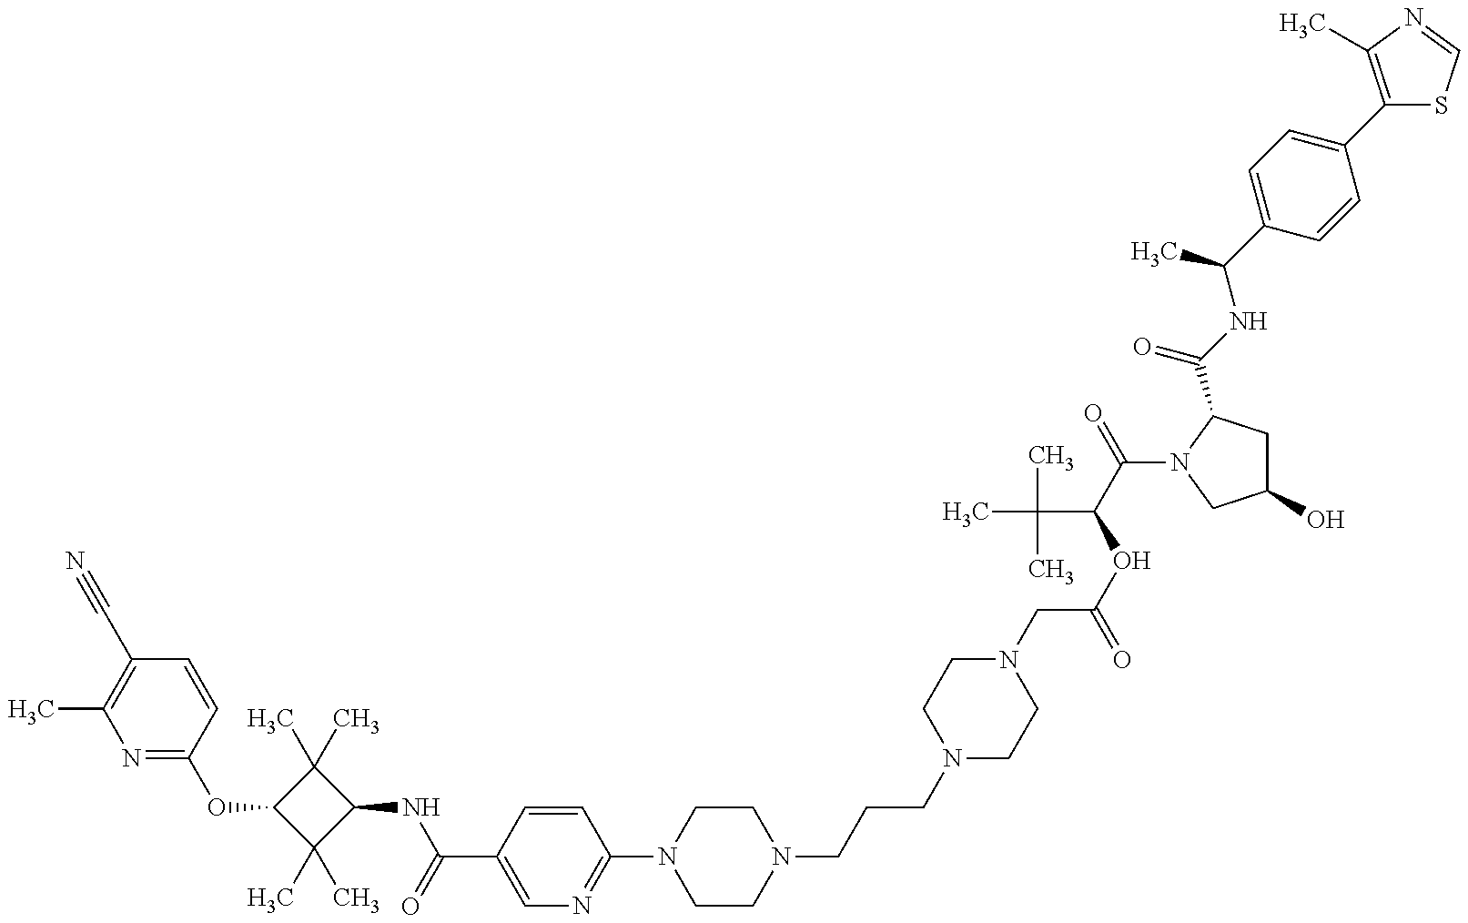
N1=C(OC2C(C)(C)C(NC(=O)C3=CN=C(N4CCN(CCCN5CCN(CC(=O)OC(C(C)(C)C)C(=O)N6C(C(=O)NC(C)C7=CC=C(C8=C(C)N=CS8)C=C7)CC(O)C6)CC5)CC4)C=C3)C2(C)C)C=CC(C#N)=C1C
